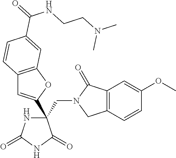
C(C1(C2=CC3=C(O2)C=C(C(NCCN(C)C)=O)C=C3)NC(=O)NC1=O)N1CC2=C(C1=O)C=C(OC)C=C2
